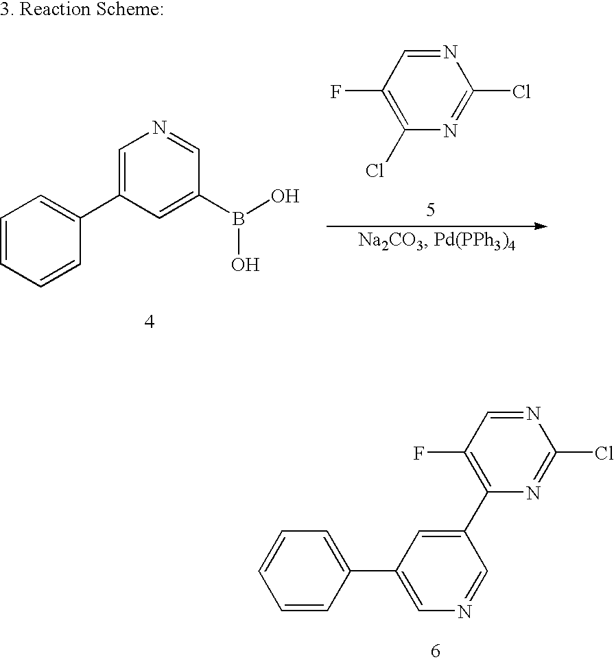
C1=CC=C(C2=CN=CC(C3=C(F)C=NC(Cl)=N3)=C2)C=C1.C1=CC=CC(C2=CN=CC(B(O)O)=C2)=C1.C1(Cl)=C(F)C=NC(Cl)=N1
